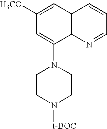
C1([H3CO])=CC2=C(C(N3CCN([t-BOC])CC3)=C1)N=CC=C2
